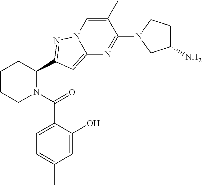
C1CCN(C(=O)C2=CC=C(C)C=C2O)C(C2=NN3C(=C2)N=C(N2CC(N)CC2)C(C)=C3)C1
